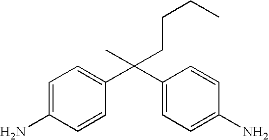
C(C1=CC=C(N)C=C1)(C1=CC=C(N)C=C1)(C)CCCC
